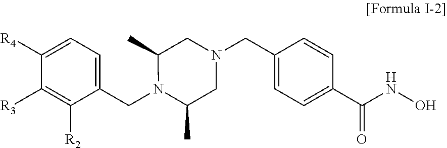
C1([R3])=C([R2])C(CN2C(C)CN(CC3=CC=C(C(NO)=O)C=C3)CC2C)=CC=C1[R4]
